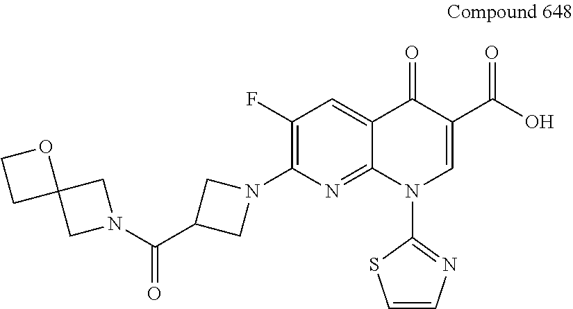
C1(F)=C(N2CC(C(N3CC4(C3)OCC4)=O)C2)N=C2C(=C1)C(=O)C(C(O)=O)=CN2C1=NC=CS1
